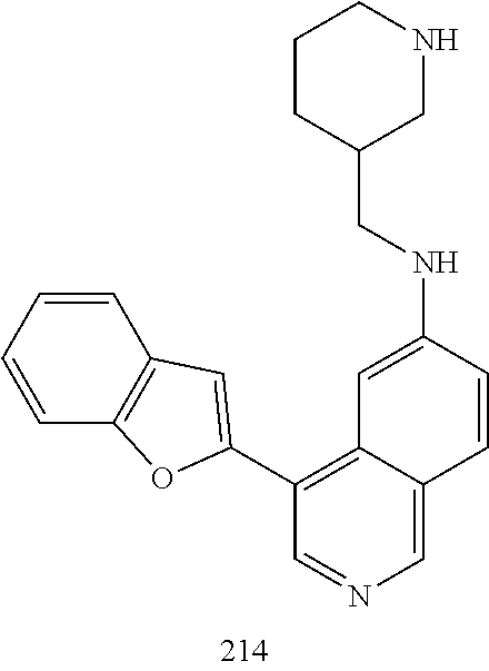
C(NC1=CC2=C(C3=CC4=C(O3)C=CC=C4)C=NC=C2C=C1)C1CNCCC1
